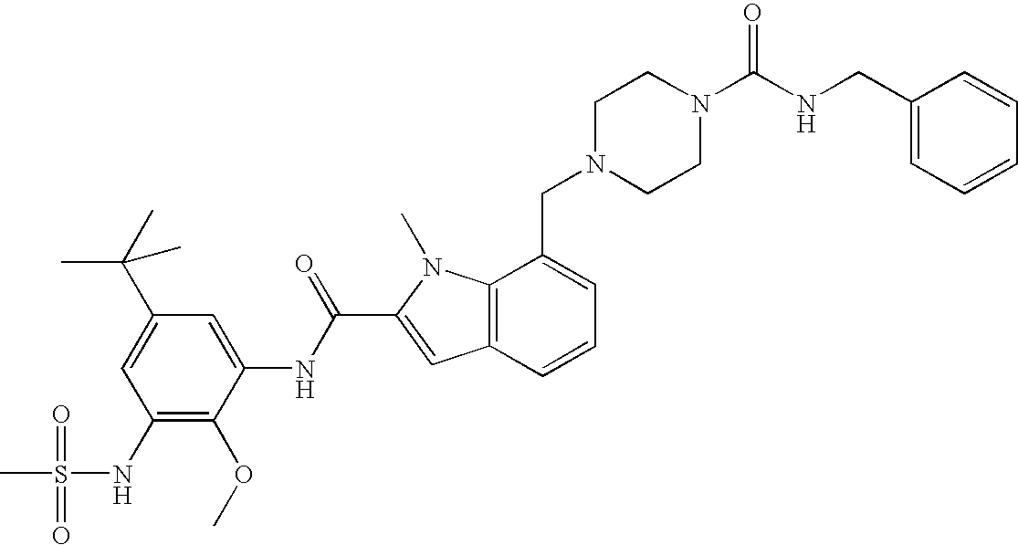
CS(=O)(=O)NC1=C(OC)C(NC(=O)C2=CC3=C(N2C)C(CN2CCN(C(NCC4=CC=CC=C4)=O)CC2)=CC=C3)=CC(C(C)(C)C)=C1
